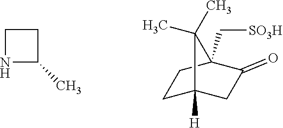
C1NC(C)C1.C1C2([H])CC(=O)C(C[SO3H])(C1)C2(C)C
